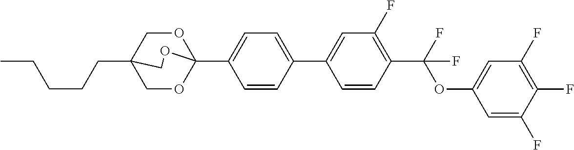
C(CCC12COC(C3=CC=C(C4=CC(F)=C(C(OC5=CC(F)=C(F)C(F)=C5)(F)F)C=C4)C=C3)(OC1)OC2)CC
